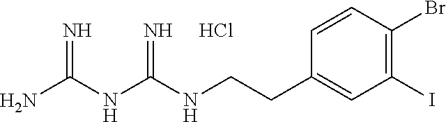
C1=CC(CCNC(NC(N)=N)=N)=CC(I)=C1Br.Cl
